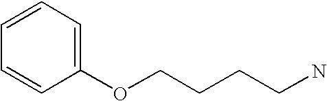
C1(OCCCCN)=CC=CC=C1
